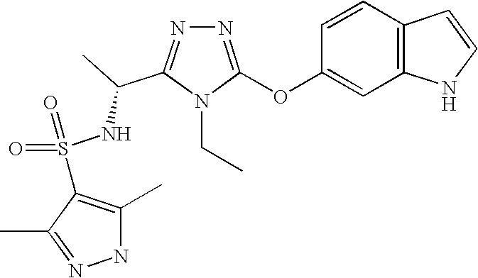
N1=C(OC2=CC3=C(C=C2)C=CN3)N(CC)C(C(NS(=O)(=O)C2=C(C)NN=C2C)C)=N1
